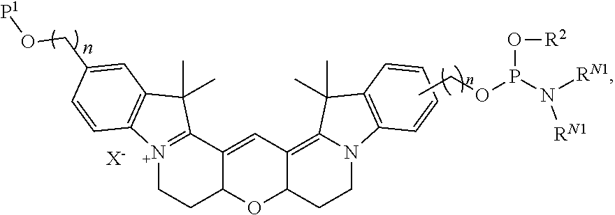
[N+]12=C(C3=CC4=C5N(CCC4OC3CC1)C1=C(C5(C)C)C=CC=C1)C(C)(C)C1=C2C=CC(CO[P1])=C1.[X-].CCOP(O[R2])N([RN1])[RN1]
